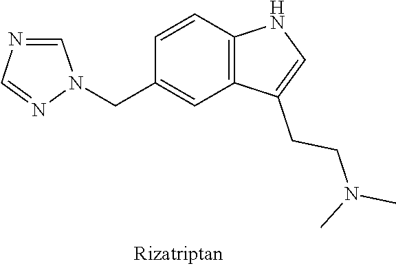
C1=CC2=C(C=C1CN1C=NC=N1)C(CCN(C)C)=CN2
